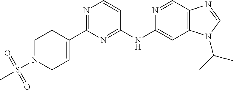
N1=CC2=C(C=C1NC1=NC(C3=CCN(S(C)(=O)=O)CC3)=NC=C1)N(C(C)C)C=N2
